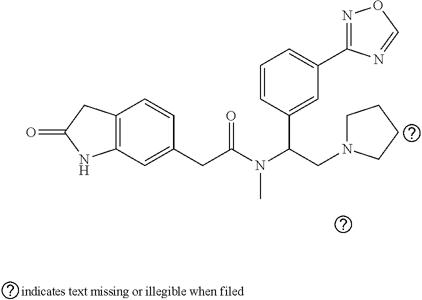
C12=C(C=C(CC(N(C(CN3CCCC3)C3=CC(C4=NOC=N4)=CC=C3)C)=O)C=C1)NC(=O)C2
